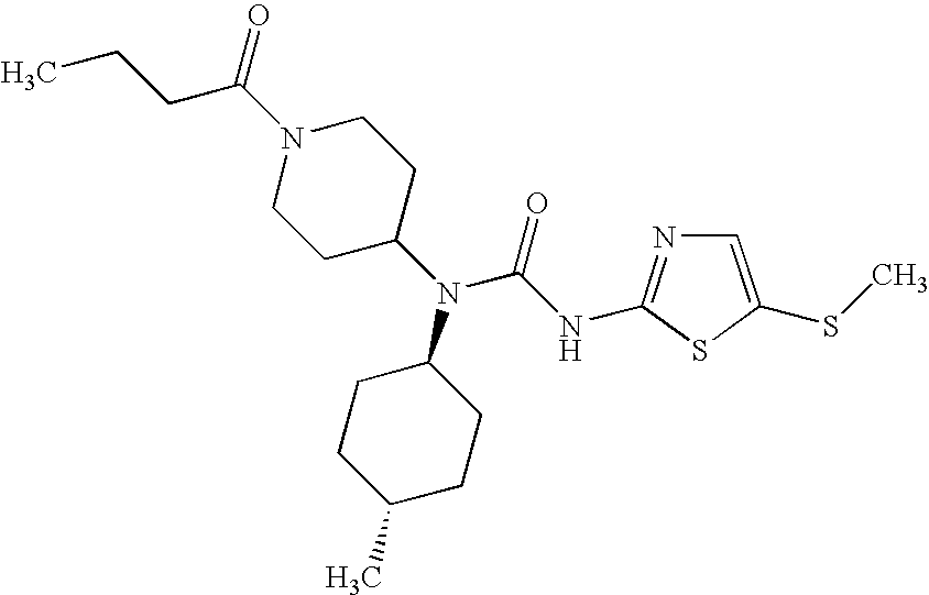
N1(C(CCC)=O)CCC(N(C(NC2=NC=C(SC)S2)=O)C2CCC(C)CC2)CC1
